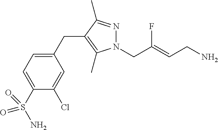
N1(CC(=CCN)F)N=C(C)C(CC2=CC=C(S(=O)(N)=O)C(Cl)=C2)=C1C
